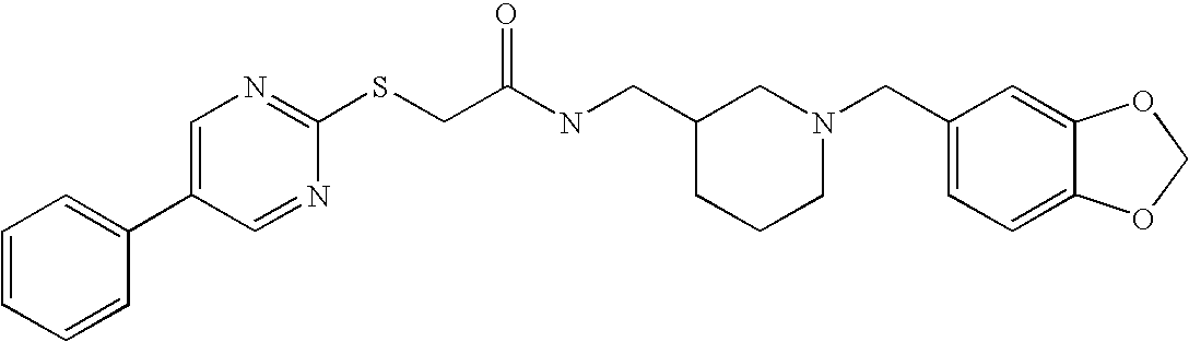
C1=CC=CC(C2=CN=C(SCC(NCC3CCCN(CC4=CC=C5C(=C4)OCO5)C3)=O)N=C2)=C1
